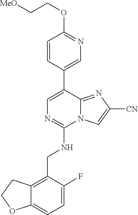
C12=CC=C(F)C(CNC3=NC=C(C4=CN=C(OCC[MeO])C=C4)C4=NC([CN])=CN34)=C1CCO2
